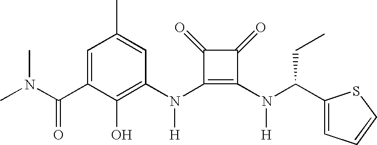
CN(C(C1=CC(C)=CC(N(C2=C(N(C(C3=CC=CS3)CC)[H])C(=O)C2=O)[H])=C1O)=O)C
